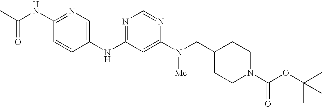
C1(NC(C)=O)=NC=C(NC2=NC=NC(N(CC3CCN(C(OC(C)(C)C)=O)CC3)[Me])=C2)C=C1
